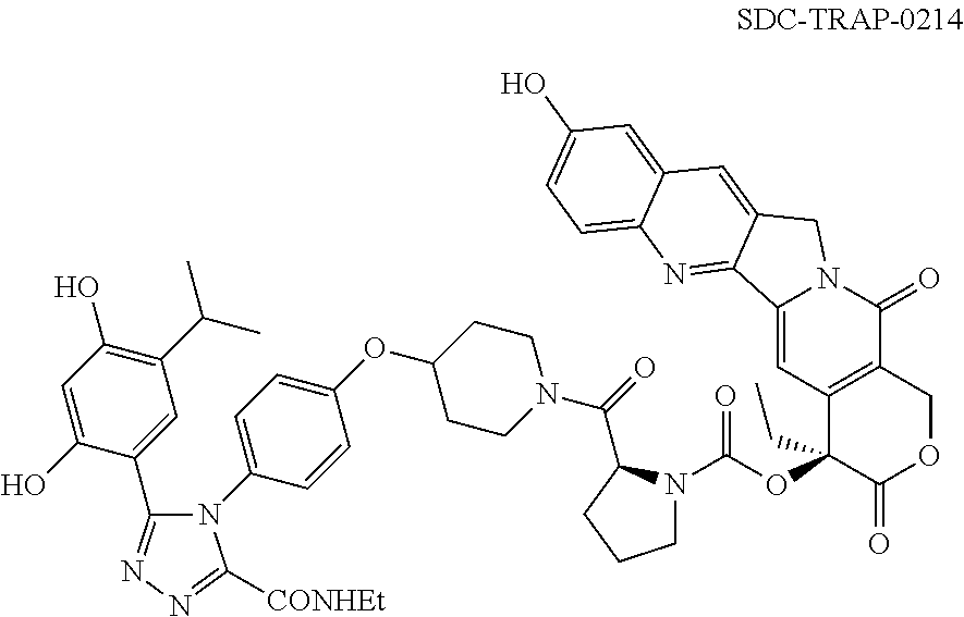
C1=C(O)C(C2=NN=C([CONHEt])N2C2=CC=C(OC3CCN(C(=O)C4N(C(=O)OC5(CC)C(=O)OCC6=C5C=C5N(C6=O)CC6=CC7=CC(O)=CC=C7N=C56)CCC4)CC3)C=C2)=CC(C(C)C)=C1O
